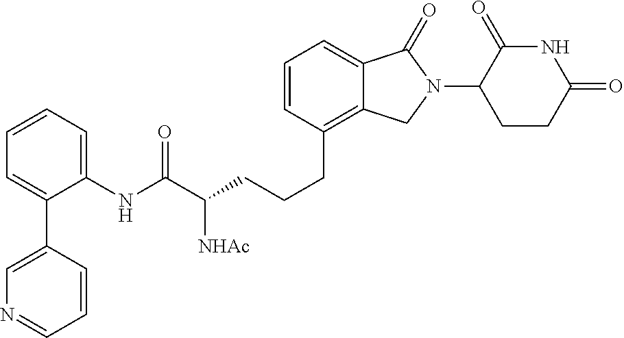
C(CCC1=C2C(=CC=C1)C(=O)N(C1C(=O)NC(=O)CC1)C2)C(C(NC1=CC=CC=C1C1=CN=CC=C1)=O)[NHAc]
